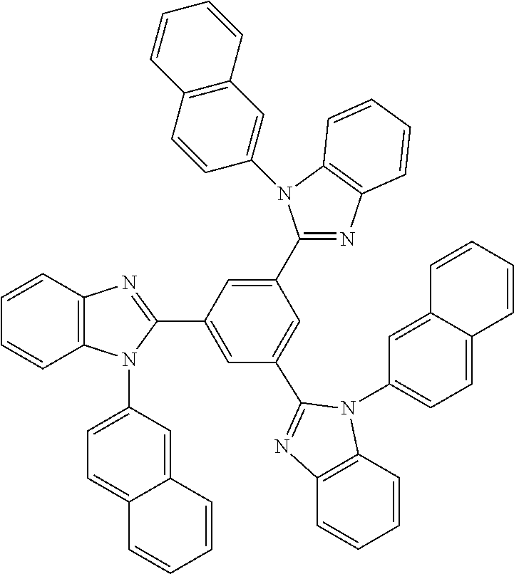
C12=C(C=CC=C1)N=C(C1=CC(C3=NC4=C(C=CC=C4)N3C3=CC=C4C(=C3)C=CC=C4)=CC(C3=NC4=C(N3C3=CC5=C(C=C3)C=CC=C5)C=CC=C4)=C1)N2C1=CC=C2C(=C1)C=CC=C2
